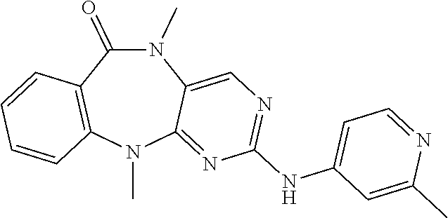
N1(C)C(=O)C2=C(N(C)C3=NC(NC4=CC=NC(C)=C4)=NC=C13)C=CC=C2
